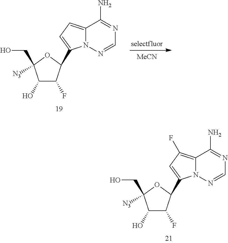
[MeCN].[selectfluor].C12=CC=C(C3C(F)C(O)C(CO)([N3])O3)N1N=CN=C2N.C12=C(F)C=C(C3C(F)C(O)C(CO)([N3])O3)N1N=CN=C2N
